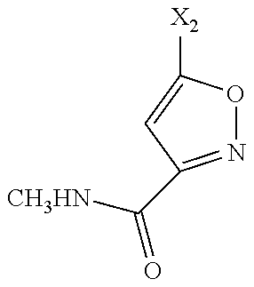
N1=C(C(=O)[CH3HN])C=C([X2])O1
